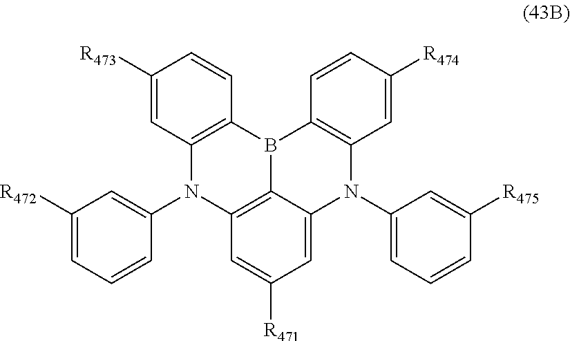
C12=C(B3C4=C(N1C1=CC([R472])=CC=C1)C=C([R471])C=C4N(C1=CC=CC([R475])=C1)C1=C3C=CC([R474])=C1)C=CC([R473])=C2
